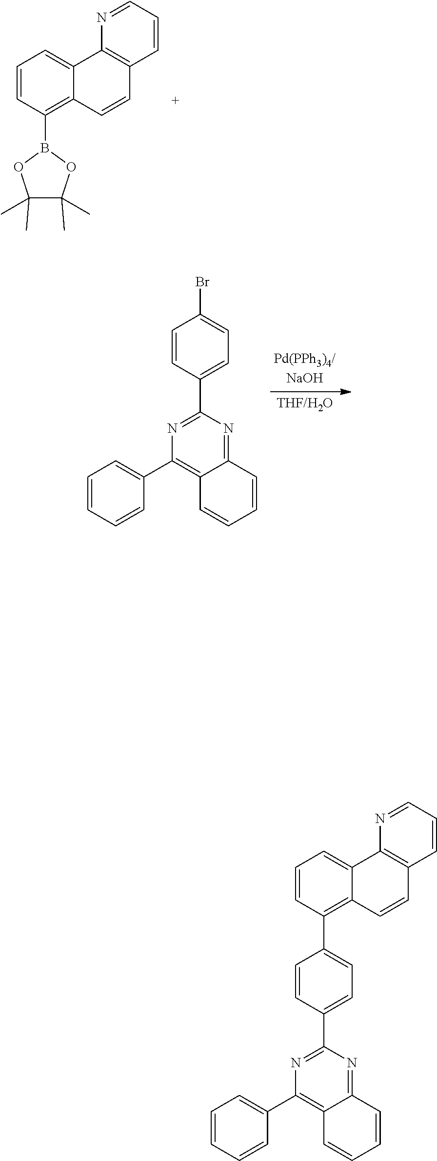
C1(B2OC(C)(C)C(C)(C)O2)=C2C(=CC=C1)C1=C(C=C2)C=CC=N1.C1(C2=CC=C(Br)C=C2)=NC(C2=CC=CC=C2)=C2C(=N1)C=CC=C2.C1(C2=CC=C(C3=C4C(=CC=C3)C3=C(C=C4)C=CC=N3)C=C2)=NC(C2=CC=CC=C2)=C2C(=N1)C=CC=C2
